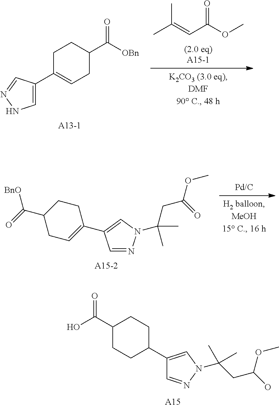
O=C(OC)C=C(C)C.C1=C(C2=CCC(C([OBn])=O)CC2)C=NN1.C1=NN(C(CC(OC)=O)(C)C)C=C1C1=CCC(C(=O)[BnO])CC1.C1(C2CCC(C(O)=O)CC2)=CN(C(CC(O)OC)(C)C)N=C1.[A15]
